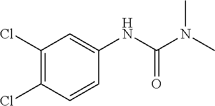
C1(Cl)=C(Cl)C=CC(NC(N(C)C)=O)=C1
